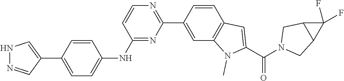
N1N=CC(C2=CC=C(NC3=NC(C4=CC5=C(C=C4)C=C(C(=O)N4CC6C(F)(F)C6C4)N5C)=NC=C3)C=C2)=C1
